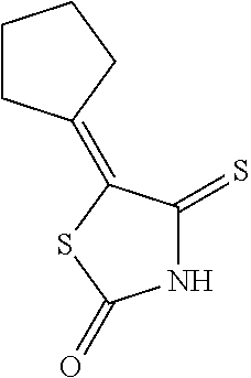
C1CC(=C2C(=S)NC(=O)S2)CC1
